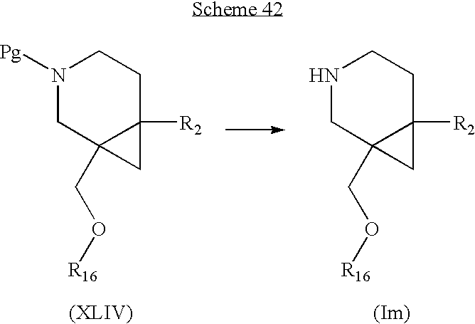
N1([Pg])CC2(CO[R16])C([R2])(CC1)C2.N1CC2(CO[R16])C([R2])(CC1)C2
